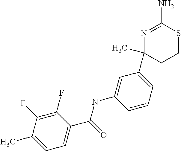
C1(F)=C(F)C(C)=CC=C1C(=O)NC1=CC(C2(C)N=C(N)SCC2)=CC=C1
